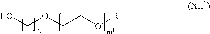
OCOCCO[R1]
